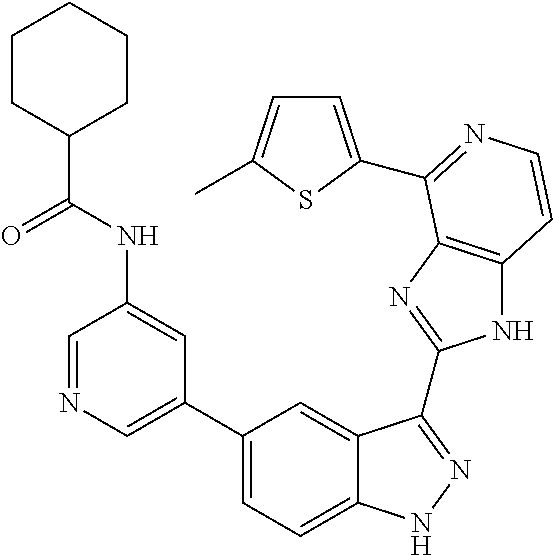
C1(C2=CN=CC(NC(C3CCCCC3)=O)=C2)=CC=C2C(=C1)C(C1=NC3=C(N1)C=CN=C3C1=CC=C(C)S1)=NN2
